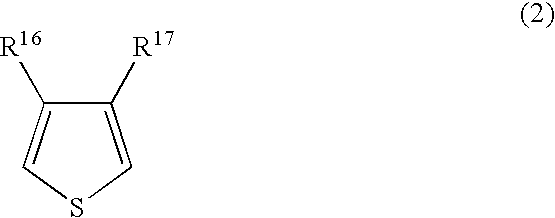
C1([R17])=CSC=C1[R16]
